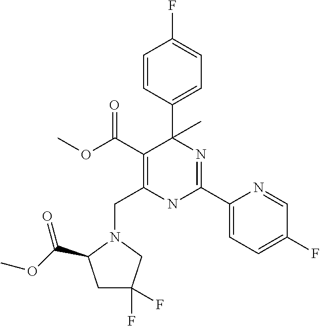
C(C1=C(C(OC)=O)C(C2=CC=C(F)C=C2)(C)N=C(C2=CC=C(F)C=N2)N1)N1CC(F)(F)CC1C(OC)=O
